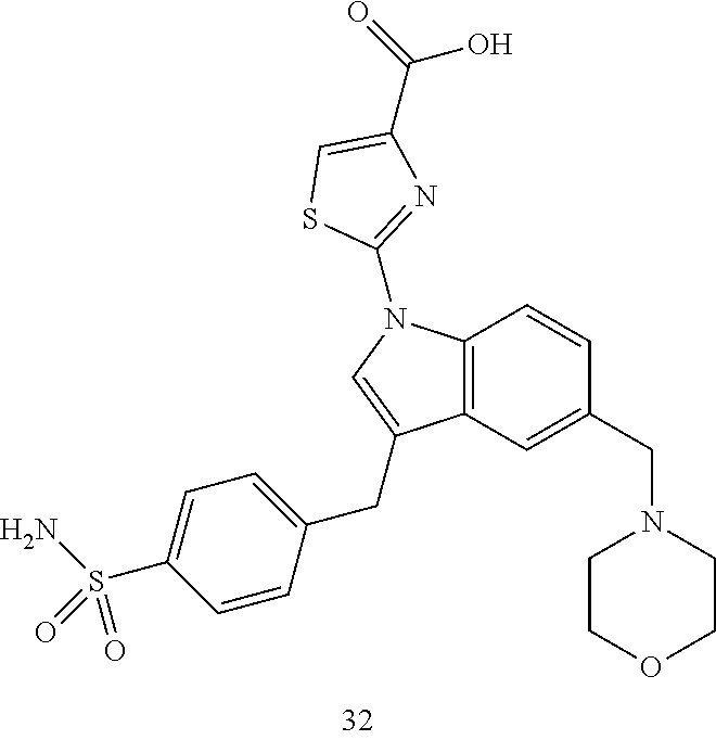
C12=C(N(C3=NC(C(=O)O)=CS3)C=C1CC1=CC=C(S(N)(=O)=O)C=C1)C=CC(CN1CCOCC1)=C2
